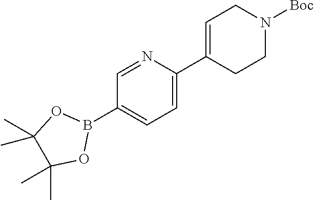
C1(B2OC(C)(C)C(C)(C)O2)=CC=C(C2=CCN([Boc])CC2)N=C1
